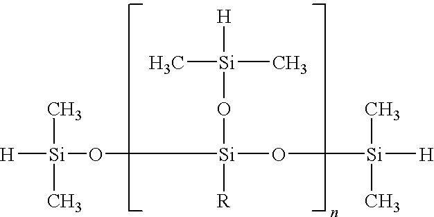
[Si]([H])(O[Si](O[Si]([H])(C)C)(O[Si](C)(C)[H])[R])(C)C
